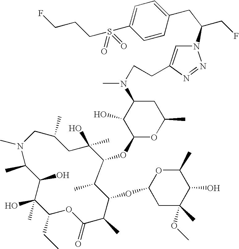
N1(C)CC(C)CC(O)(C)C(OC2OC(C)CC(N(C)CCC3=CN(C(CF)CC4=CC=C(S(=O)(=O)CCCF)C=C4)N=N3)C2O)C(C)C(OC2CC(C)(OC)C(O)C(C)O2)C(C)C(=O)OC(CC)C(O)(C)C(O)C1C
